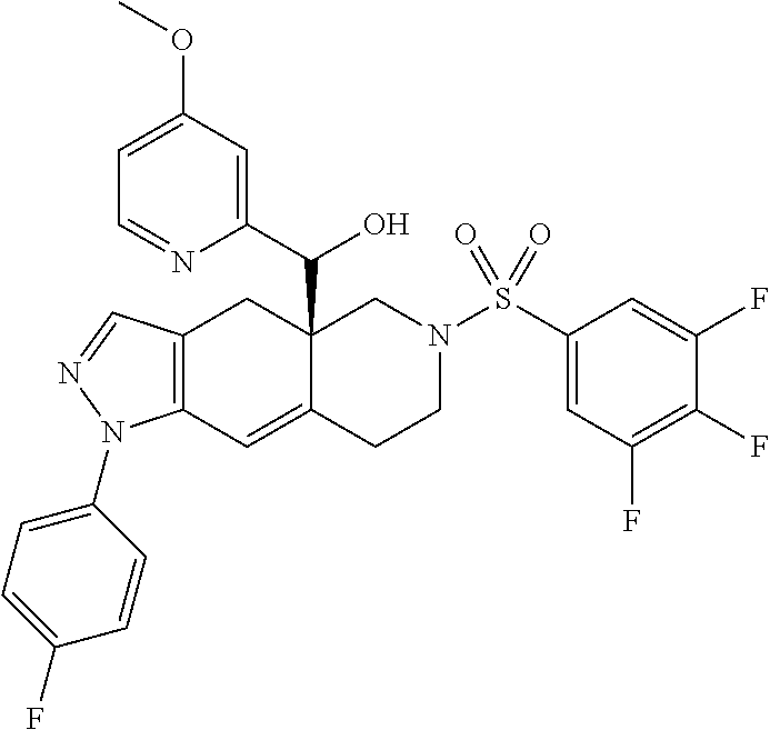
C12(C(C3=CC(OC)=CC=N3)O)C(=CC3=C(C1)C=NN3C1=CC=C(F)C=C1)CCN(S(C1=CC(F)=C(F)C(F)=C1)(=O)=O)C2
